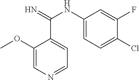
C1(OC)=CN=CC=C1C(=N)NC1=CC=C(Cl)C(F)=C1
